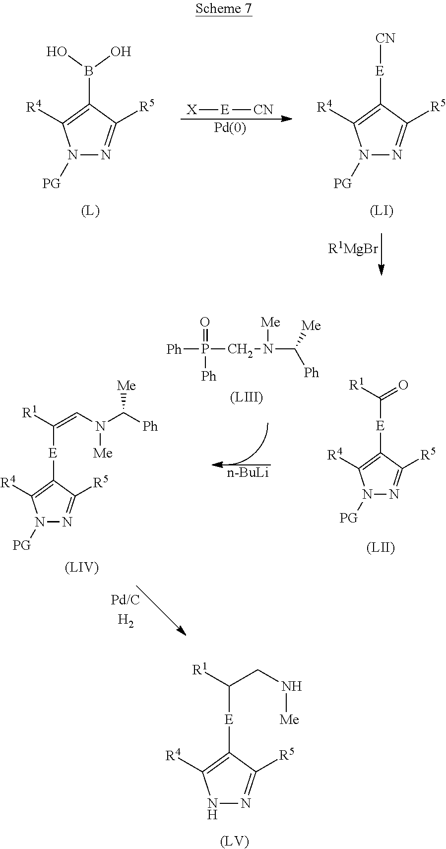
N1N=C([R5])C([E]C(CN[Me])[R1])=C1[R4].[(LV)].N1([PG])N=C([R5])C(B(O)O)=C1[R4].[(L)].[X][E][CN].[Pd(0)].N1([PG])N=C([R5])C([E][CN])=C1[R4].[(LI)].[R1MgBr].N1([PG])N=C([R5])C([E]C(=O)[R1])=C1[R4].[(LII)].N1([PG])N=C([R5])C([E]C(=CN(C([Ph])[Me])[Me])[R1])=C1[R4].[(LIV)].[Ph]P([Ph])(=O)CN([Me])C([Me])[Ph].[n-BuLi]
